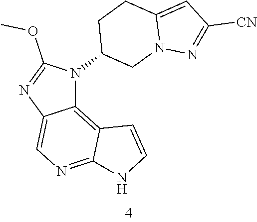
C12=C3C(=NC=C1N=C(OC)N2C1CN2C(=CC([CN])=N2)CC1)NC=C3
